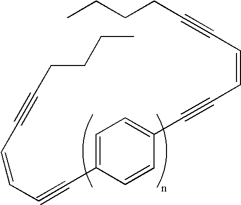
C(=CC#CC1=CC=C(C#CC=CC#CCCCC)C=C1)C#CCCCC
